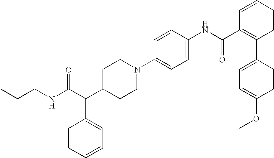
C(C(C1CCN(C2=CC=C(NC(C3=C(C4=CC=C(OC)C=C4)C=CC=C3)=O)C=C2)CC1)C1=CC=CC=C1)(NCCC)=O
